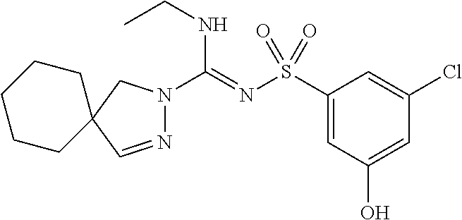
C1(S(N=C(NCC)N2N=CC3(C2)CCCCC3)(=O)=O)=CC(O)=CC(Cl)=C1
